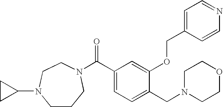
C1CCN(C(C2=CC=C(CN3CCOCC3)C(OCC3=CC=NC=C3)=C2)=O)CCN1C1CC1
